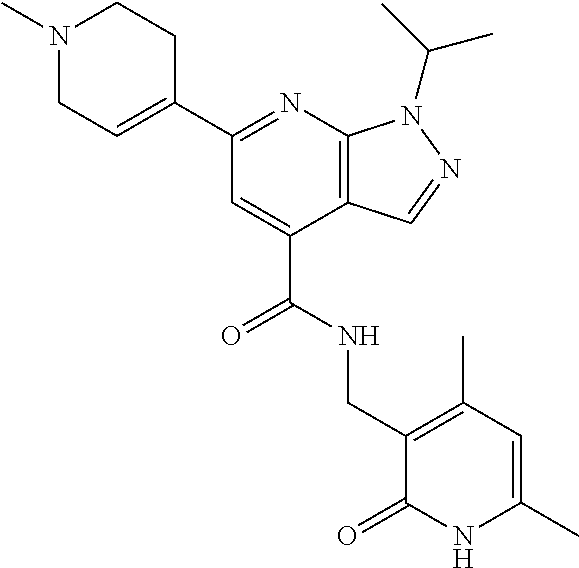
C1(C2=NC3=C(C(C(NCC4=C(C)C=C(C)NC4=O)=O)=C2)C=NN3C(C)C)=CCN(C)CC1
